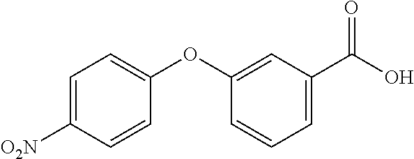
C1(OC2=CC=C([O2N])C=C2)=CC(C(O)=O)=CC=C1
